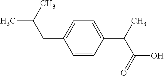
C1(C(C)C(=O)O)=CC=C(CC(C)C)C=C1
